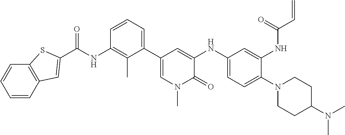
C(NC1=C(C)C(C2=CN(C)C(=O)C(NC3=CC=C(N4CCC(N(C)C)CC4)C(NC(C=C)=O)=C3)=C2)=CC=C1)(=O)C1=CC2=C(C=CC=C2)S1
